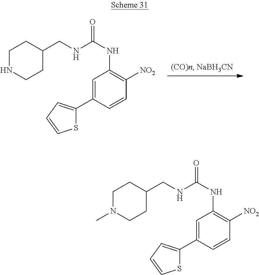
C1(C2=CC=CS2)=CC(NC(NCC2CCNCC2)=O)=C([NO2])C=C1.C1(C2=CC=CS2)=CC(NC(NCC2CCN(C)CC2)=O)=C([NO2])C=C1
